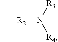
C[R2]N([R4])[R3]
